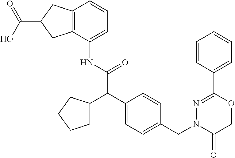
C1(NC(=O)C(C2=CC=C(CN3C(=O)COC(C4=CC=CC=C4)=N3)C=C2)C2CCCC2)=CC=CC2=C1CC(C(O)=O)C2
